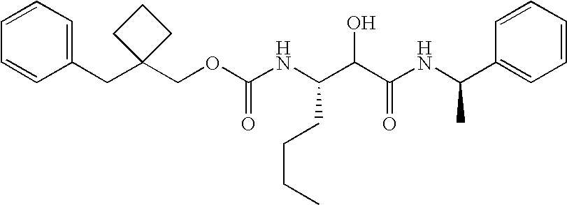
C(C1(COC(NC(C(C(NC(C2=CC=CC=C2)C)=O)O)CCCC)=O)CCC1)C1=CC=CC=C1
